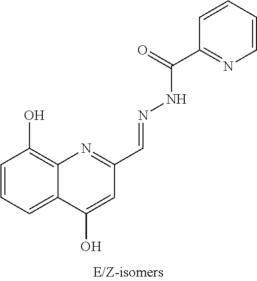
C12=C(O)C=CC=C1C(O)=CC(C=NNC(C1=NC=CC=C1)=O)=N2
